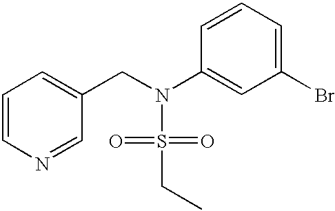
C1=CN=CC(CN(S(=O)(=O)CC)C2=CC(Br)=CC=C2)=C1
